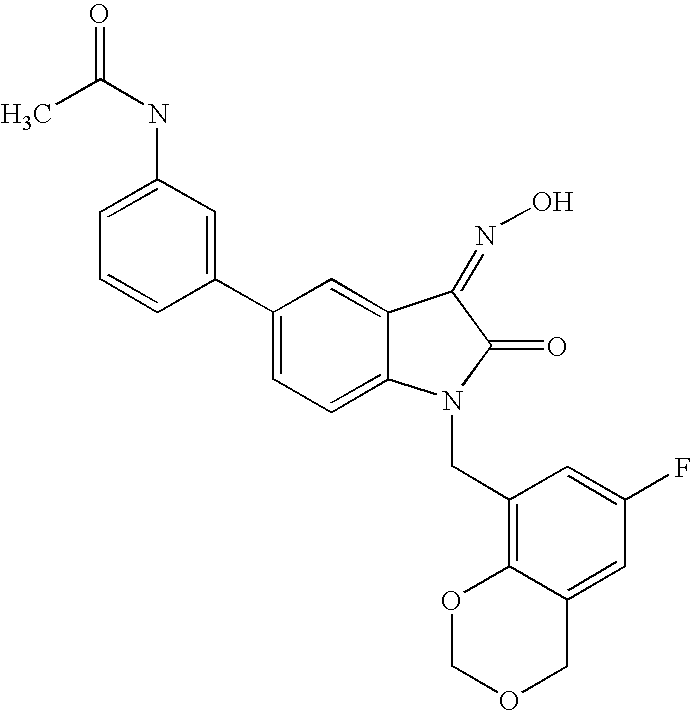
C1(C2=CC(NC(=O)C)=CC=C2)=CC=C2C(=C1)C(=NO)C(=O)N2CC1=C2C(=CC(F)=C1)COCO2
